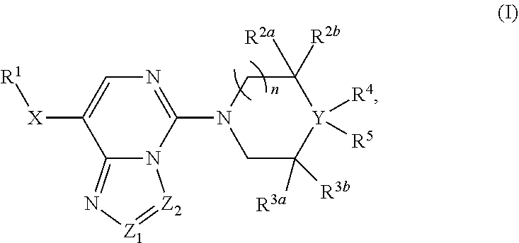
C12=N[Z1]=[Z2]N1C(N1CC([R3a])([R3b])[Y]([R4])([R5])C([R2a])([R2b])C1)=NC=C2[X][R1]
